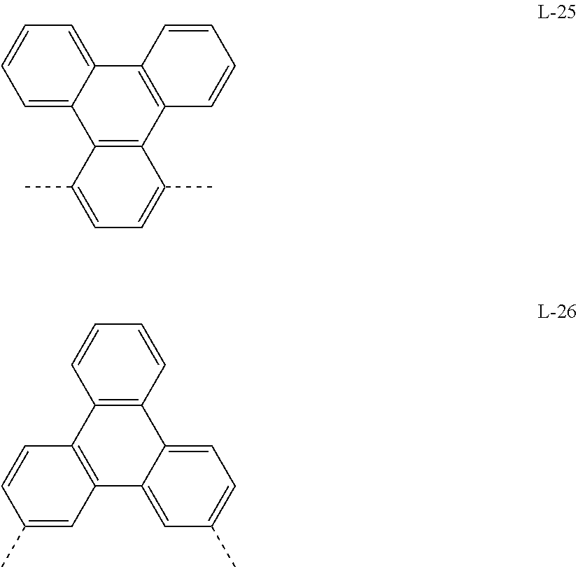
C12=CC=CC=C1C1=C(C3=C2C=CC=C3)C(C)=CC=C1C.C1=CC=CC2=C1C1=CC=C(C)C=C1C1=C2C=CC(C)=C1
